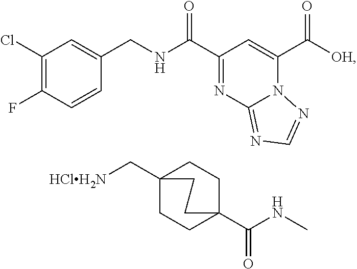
C1(Cl)=C(F)C=CC(CNC(C2=NC3=NC=NN3C(C([OH])=O)=C2)=O)=C1.C12(C[HClH2N])CCC(C(NC)=O)(CC1)CC2
